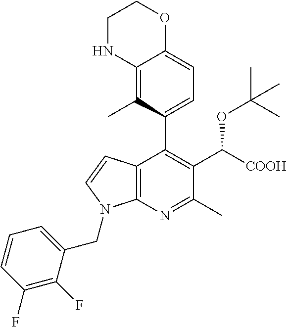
C1(F)=C(F)C(CN2C3=C(C(C4=CC=C5C(=C4C)NCCO5)=C(C([COOH])OC(C)(C)C)C(C)=N3)C=C2)=CC=C1
